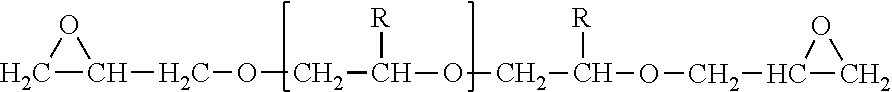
C1C(COCC(OCC(OCC2CO2)[R])[R])O1
